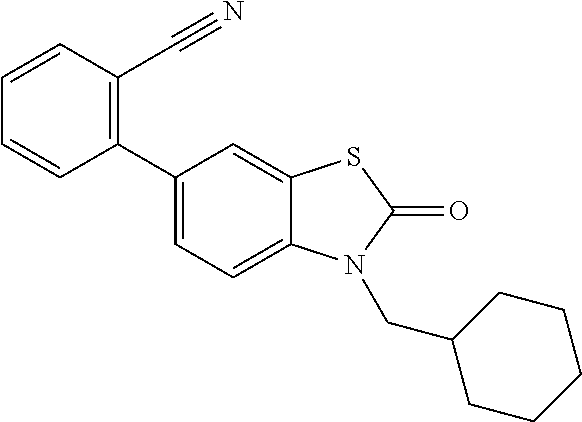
C1(C2=CC=C3C(=C2)SC(=O)N3CC2CCCCC2)=C(C#N)C=CC=C1
